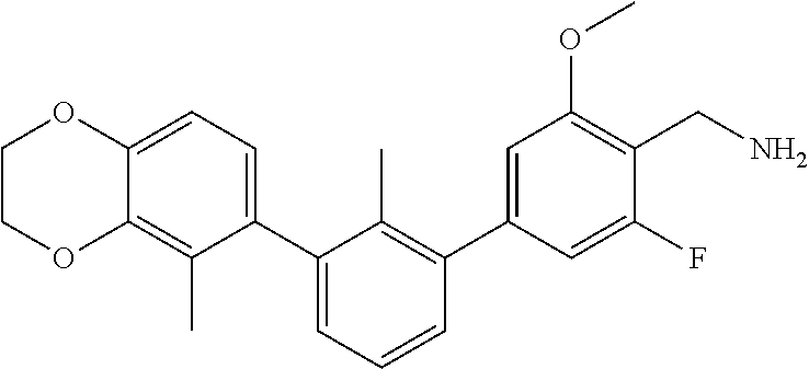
C12=C(C)C(C3=CC=CC(C4=CC(OC)=C(CN)C(F)=C4)=C3C)=CC=C1OCCO2
